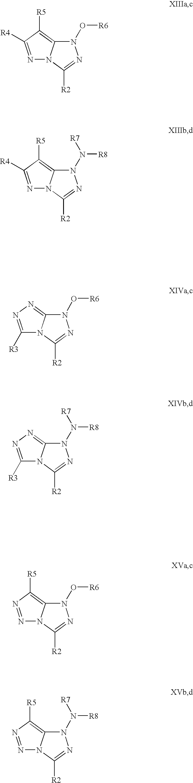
N1=C([R4])C([R5])=C2N1C([R2])=NN2O[R6].N1=C([R4])C([R5])=C2N1C([R2])=NN2N([R8])[R7].C1([R3])=NN=C2N1C([R2])=NN2O[R6].C1([R3])=NN=C2N1C([R2])=NN2N([R8])[R7].N1=NC([R5])=C2N1C([R2])=NN2O[R6].N1=NC([R5])=C2N1C([R2])=NN2N([R8])[R7]
